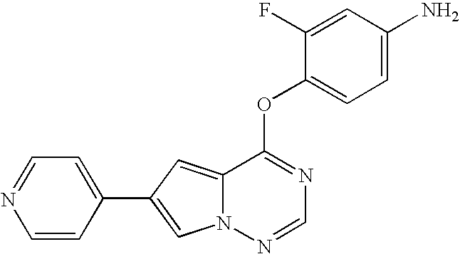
O(C1=NC=NN2C1=CC(C1=CC=NC=C1)=C2)C1=CC=C(N)C=C1F
